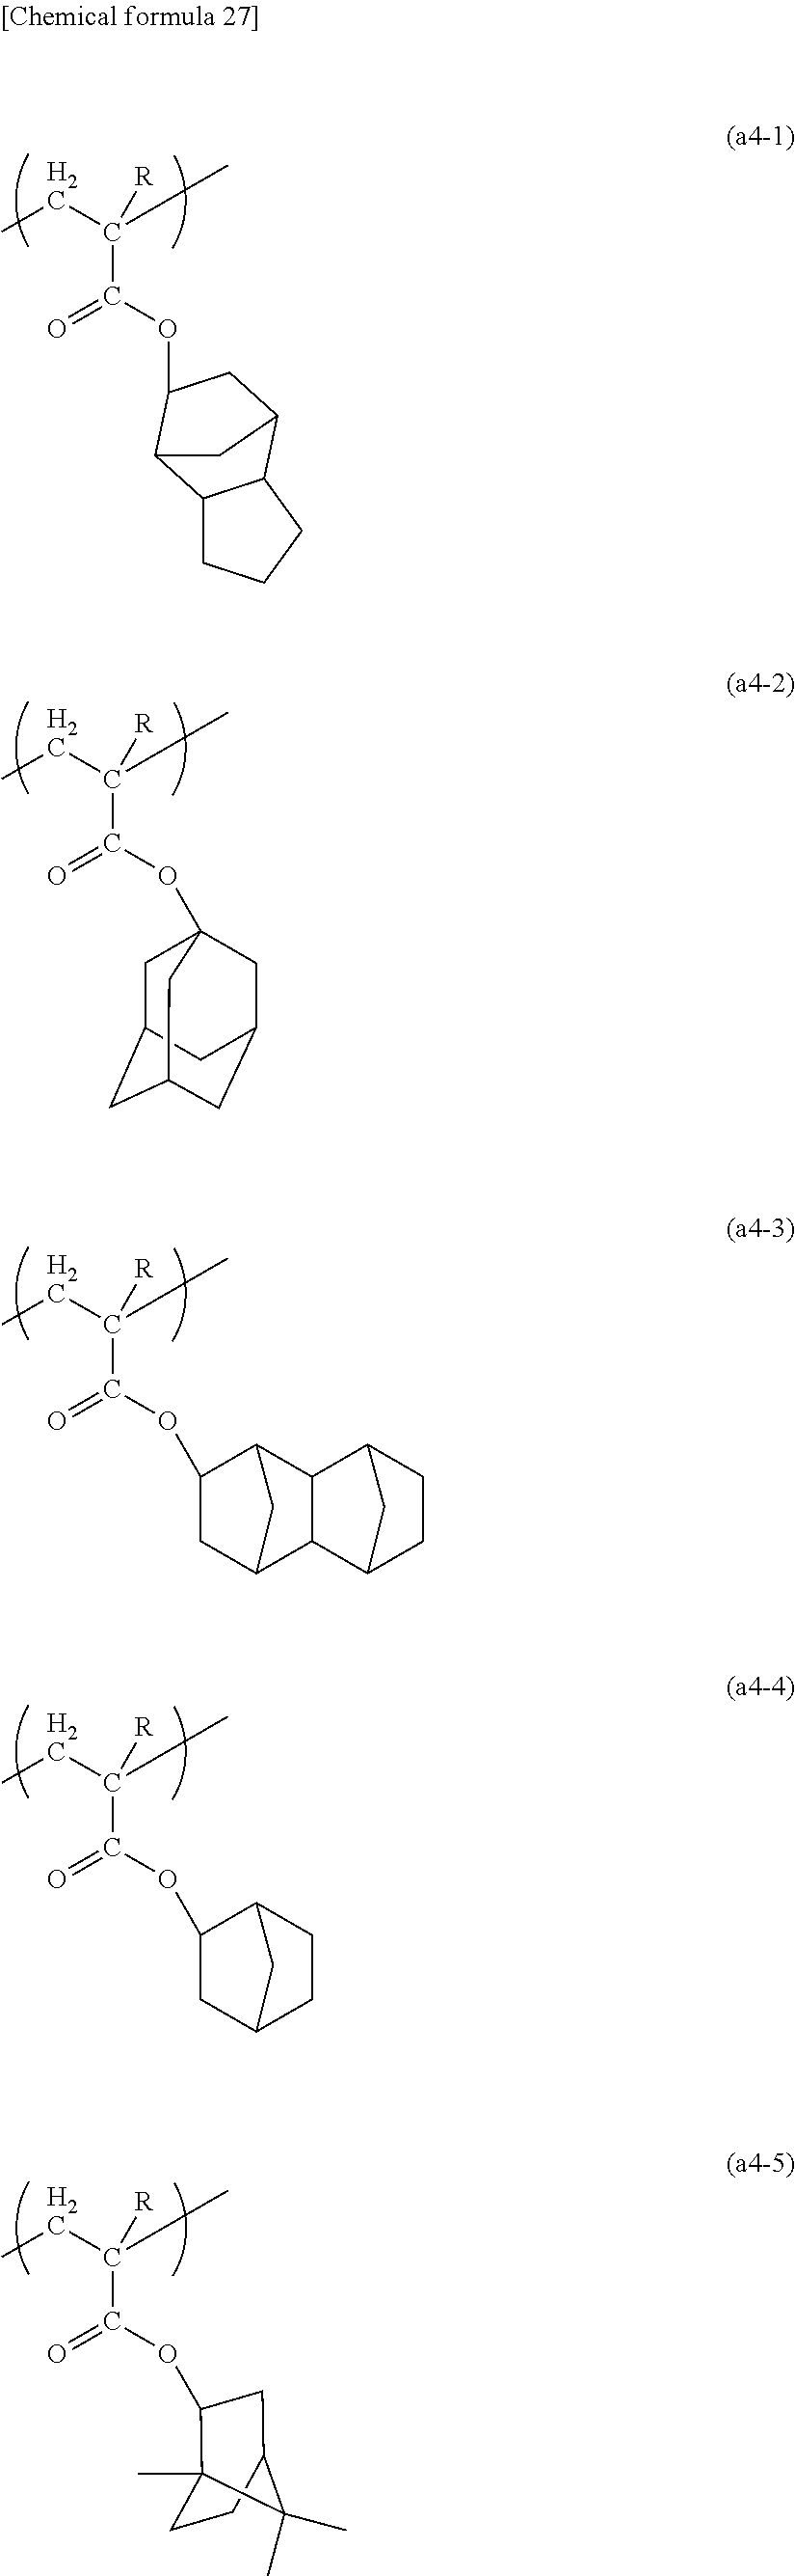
CCC([R])(C(OC1CC2C3C(CCC3)C1C2)=O)C.CCC([R])(C(OC12CC3CC(CC(C1)C3)C2)=O)C.CCC([R])(C(OC1CC2C3C(C1C2)C1CCC3C1)=O)C.CCC([R])(C(OC1CC2CCC1C2)=O)C.CCC([R])(C(OC1C2(C)CCC(C1)C2(C)C)=O)C
